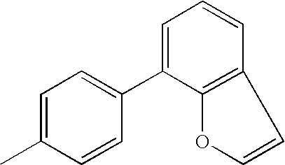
C1=C(C2=CC=C(C)C=C2)C2=C(C=C1)C=CO2
